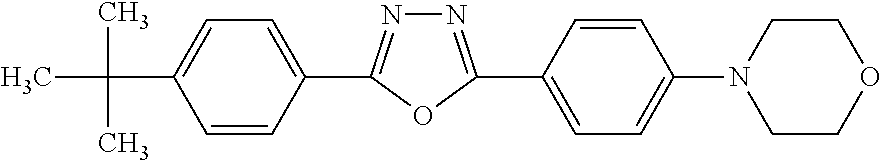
C1(C2=NN=C(C3=CC=C(N4CCOCC4)C=C3)O2)=CC=C(C(C)(C)C)C=C1
